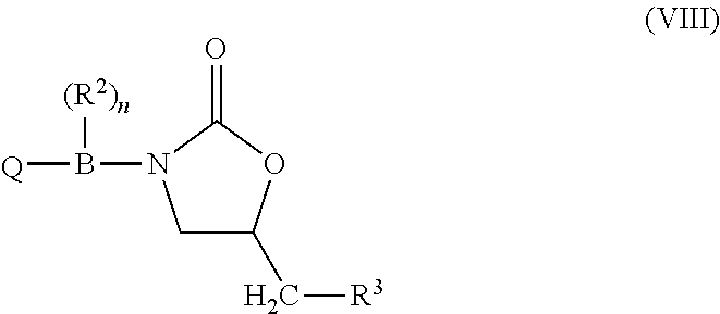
C1C(C[R3])OC(=O)N1B([Q])[(R2)n]
